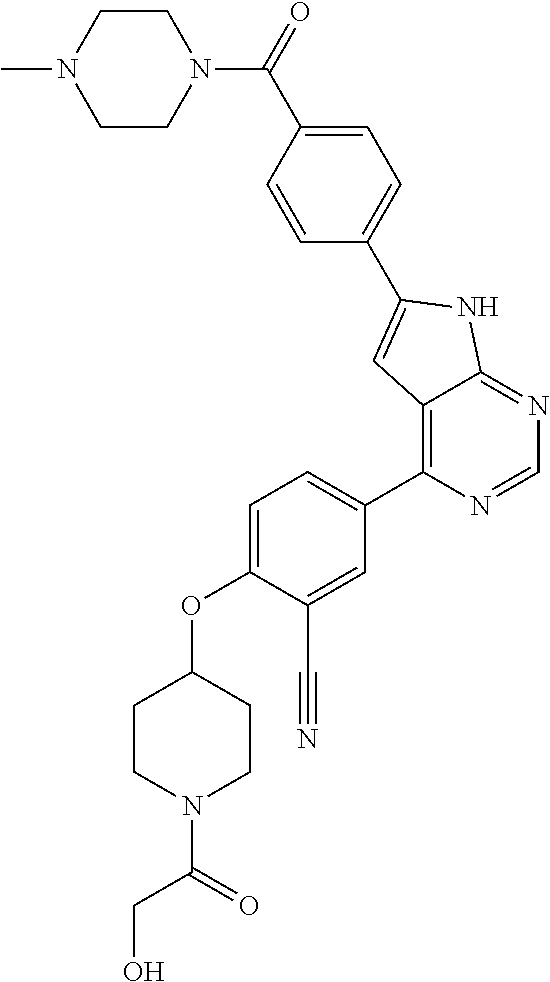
C1=C(OC2CCN(C(=O)CO)CC2)C(C#N)=CC(C2=C3C(=NC=N2)NC(C2=CC=C(C(=O)N4CCN(C)CC4)C=C2)=C3)=C1
